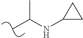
C(C)(NC1CC1)C
